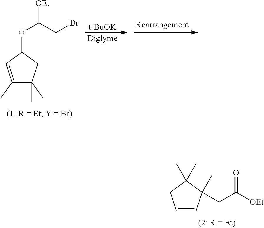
[t-BuOK].[Diglyme].C1(C)=CC(OC([OEt])CBr)CC1(C)C.C1=CC(C)(CC([OEt])=O)C(C)(C)C1
